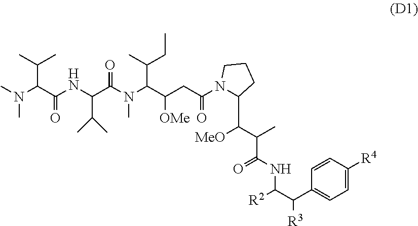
N(C)(C(C(=O)NC(C(C)C)C(N(C)C(C([OMe])CC(=O)N1C(C([MeO])C(C)C(=O)NC([R2])C(C2=CC=C([R4])C=C2)[R3])CCC1)C(CC)C)=O)C(C)C)C
